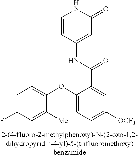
C1=CC(NC(C2=CC([OCF3])=CC=C2OC2=CC=C(F)C=C2[Me])=O)=CC(=O)N1
